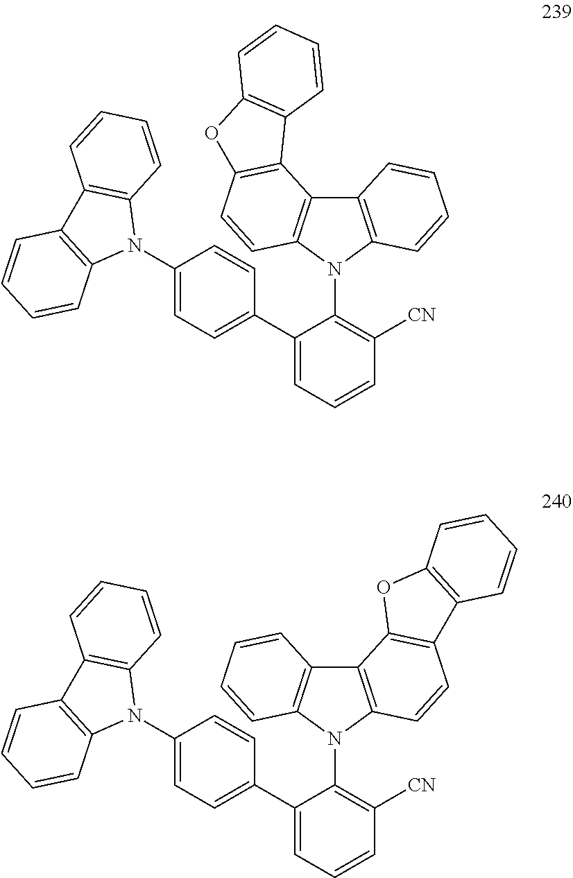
C12=C(N(C3=C([CN])C=CC=C3C3=CC=C(N4C5=C(C6=C4C=CC=C6)C=CC=C5)C=C3)C3=C1C=CC=C3)C=CC1=C2OC2=C1C=CC=C2.C12=C(N(C3=C([CN])C=CC=C3C3=CC=C(N4C5=C(C6=C4C=CC=C6)C=CC=C5)C=C3)C3=C1C1=C(C=C3)OC3=C1C=CC=C3)C=CC=C2
